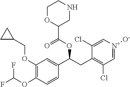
C1(OCC2CC2)=C(OC(F)F)C=CC(C(OC(C2CNCCO2)=O)CC2=C(Cl)C=[N+]([O-])C=C2Cl)=C1
